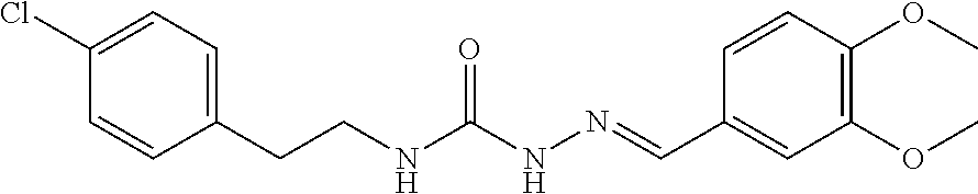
C1(CCNC(NN=CC2=CC(OC)=C(OC)C=C2)=O)=CC=C(Cl)C=C1
